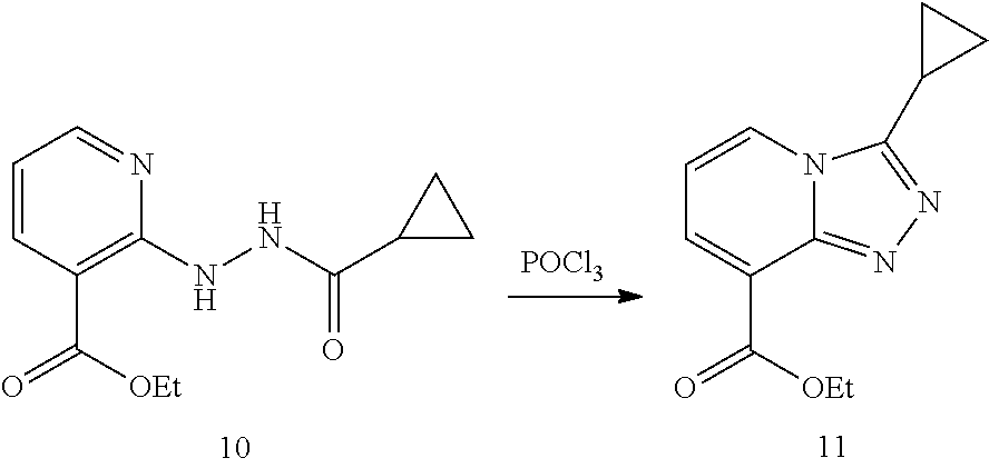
C1=CC(C(=O)[OEt])=C(NNC(C2CC2)=O)N=C1.[POCl3].C1=CN2C(=NN=C2C2CC2)C(C(=O)[OEt])=C1
